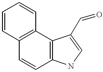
C12=C(C3=C(C=C1)NC=C3C=O)C=CC=C2
